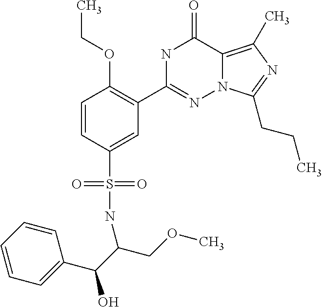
C1=CC(S(NC(COC)C(C2=CC=CC=C2)O)(=O)=O)=CC(C2=NN3C(=C(C)N=C3CCC)C(=O)N2)=C1OCC
